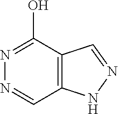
N1=C(O)C2=C(C=N1)NN=C2
